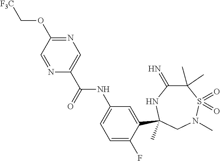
C(=O)(NC1=CC=C(F)C(C2(C)NC(=N)C(C)(C)S(=O)(=O)N(C)C2)=C1)C1=CN=C(OC[F3C])C=N1
